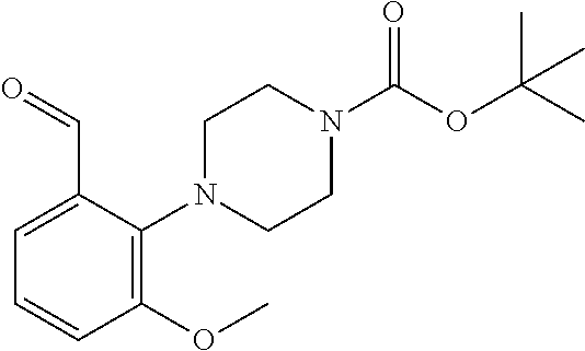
O=CC1=CC=CC(OC)=C1N1CCN(C(OC(C)(C)C)=O)CC1
